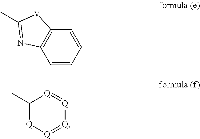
C1=CC2=C(C=C1)N=C(C)[V]2.C1(C)=[Q][Q]=[Q][Q]=[Q]1
